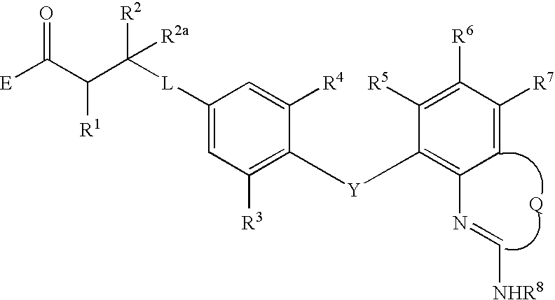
C1([R3])=C([Y]C2=C(N=C[NHR8])C=C([R7])C([R6])=C2[R5])C([R4])=CC([L]C(C(C([E])=O)[R1])([R2])[R2a])=C1
